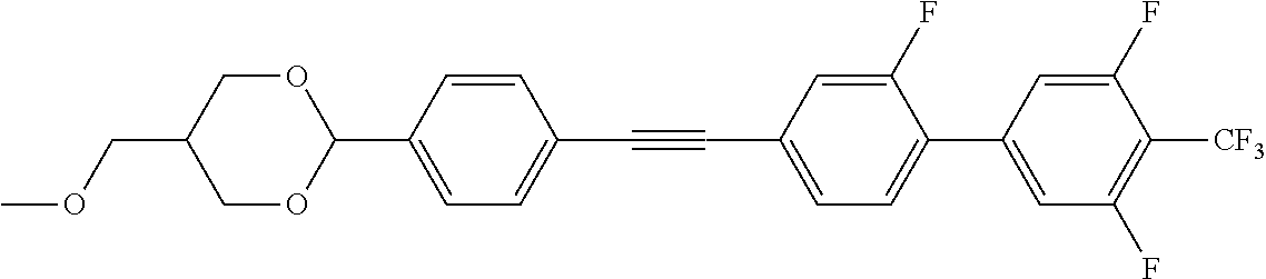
COCC1COC(C2=CC=C(C#CC3=CC=C(C4=CC(F)=C([CF3])C(F)=C4)C(F)=C3)C=C2)OC1
